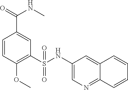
C1=CC(OC)=C(S(NC2=CN=C3C(=C2)C=CC=C3)(=O)=O)C=C1C(=O)NC
